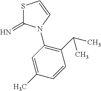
S1C(=N)N(C2=C(C(C)C)C=CC(C)=C2)C=C1
